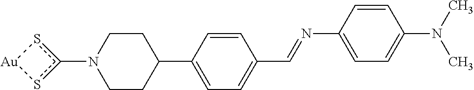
C1CC(C2=CC=C(C=NC3=CC=C(N(C)C)C=C3)C=C2)CCN1c1s[Au]s1
